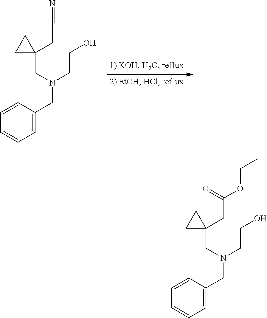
C(N(CCO)CC1=CC=CC=C1)C1(CC#N)CC1.C(N(CCO)CC1=CC=CC=C1)C1(CC(OCC)=O)CC1
